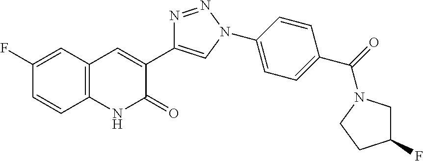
C1(F)=CC2=C(C=C1)NC(=O)C(C1=CN(C3=CC=C(C(=O)N4CC(F)CC4)C=C3)N=N1)=C2
